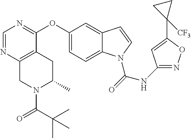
O(C1=CC=C2C(=C1)C=CN2C(=O)NC1=NOC(C2([CF3])CC2)=C1)C1=NC=NC2=C1CC(C)N(C(=O)C(C)(C)C)C2
